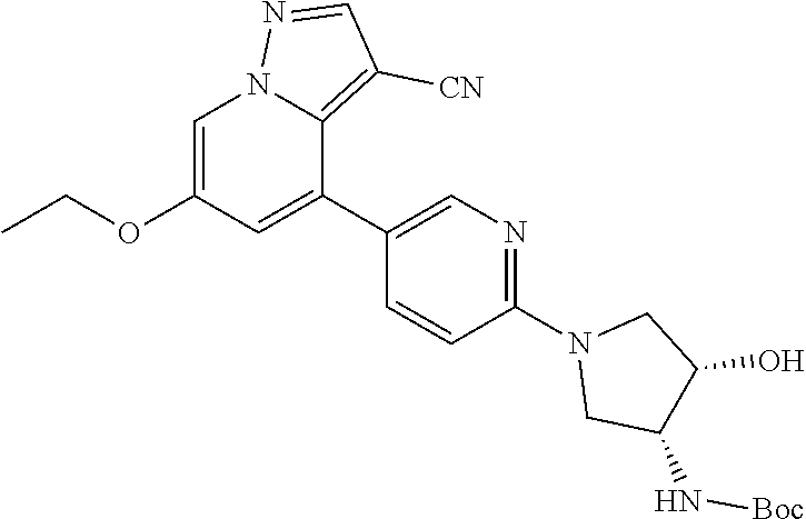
C1(C2=CC(OCC)=CN3C2=C([CN])C=N3)=CN=C(N2CC(N[Boc])C(O)C2)C=C1
